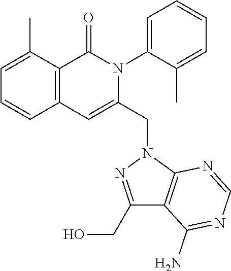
C1=C(C)C2=C(C=C1)C=C(CN1N=C(CO)C3=C1N=CN=C3N)N(C1=CC=CC=C1C)C2=O
